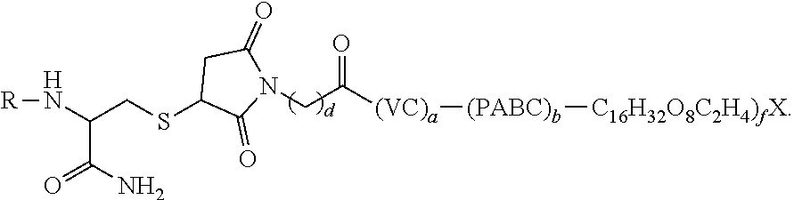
C(C(N)=O)(N[R])CSC1C(=O)N(CC([(VC)a][(PABC)b][C16H32O8C2H4)fX])=O)C(=O)C1
